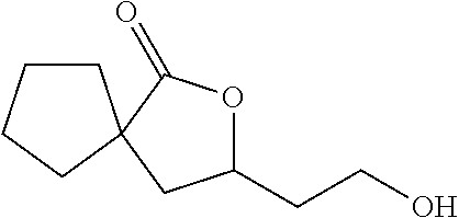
C1(CCO)OC(=O)C2(C1)CCCC2
